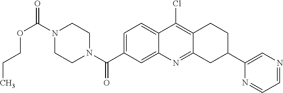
N1(C(OCCC)=O)CCN(C(=O)C2=CC=C3C(=C2)N=C2C(=C3Cl)CCC(C3=CN=CC=N3)C2)CC1
